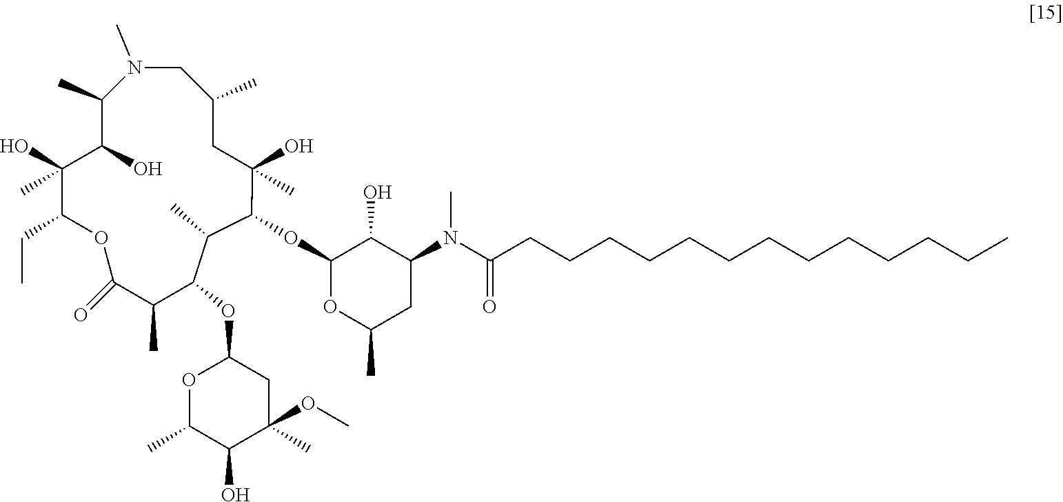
C1(C)C(O)C(O)(C)C(CC)OC(=O)C(C)C(OC2OC(C)C(O)C(OC)(C)C2)C(C)C(OC2C(O)C(N(C(CCCCCCCCCCCCC)=O)C)CC(C)O2)C(O)(C)CC(C)CN1C
